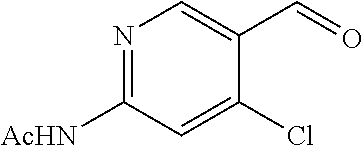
N1=C([AcHN])C=C(Cl)C(C=O)=C1
